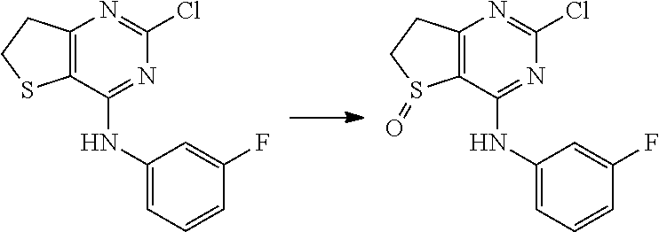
C12=C(C(NC3=CC=CC(F)=C3)=NC(Cl)=N1)SCC2.C12=C(C(NC3=CC=CC(F)=C3)=NC(Cl)=N1)S(=O)CC2
